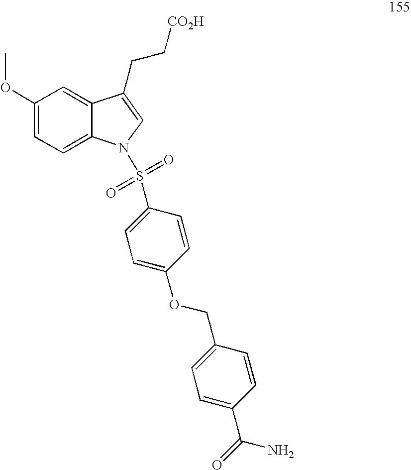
C1(OC)=CC=C2C(=C1)C(CC[CO2H])=CN2S(=O)(=O)C1=CC=C(OCC2=CC=C(C(N)=O)C=C2)C=C1
